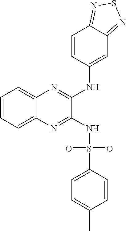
C1=CC=C2C(=C1)N=C(NC1=CC3=NSN=C3C=C1)C(NS(C1=CC=C(C)C=C1)(=O)=O)=N2
